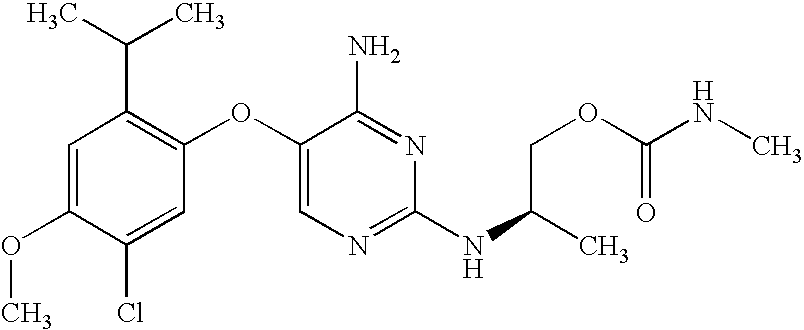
C1=C(OC)C(Cl)=CC(OC2=CN=C(NC(C)COC(NC)=O)N=C2N)=C1C(C)C
